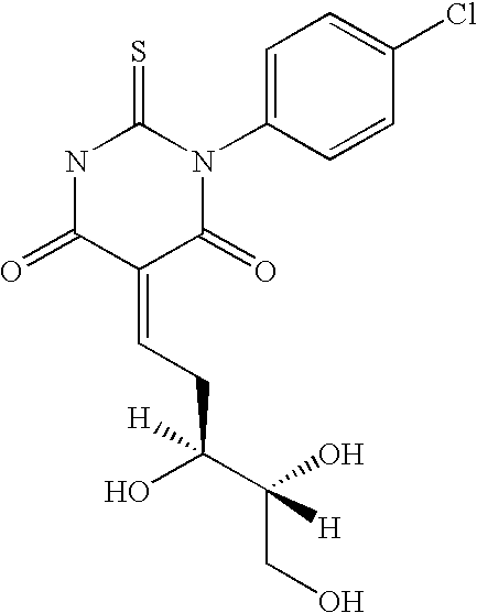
ClC1=CC=C(N2C(=O)C(=CCC(C(O)(CO)[H])(O)[H])C(=O)NC2=S)C=C1
